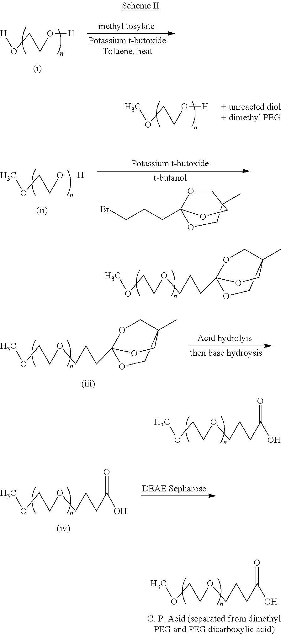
O(C)CCOCCCC(O)=O.O1C2(CCCOCCOC)OCC(C)(C1)CO2.O(C)CCOCCCC(O)=O.O([H])CCO[H].O(C)CCO[H].BrCCCC12OCC(C)(CO1)CO2.O(C)CCO[H].O1C2(CCCOCCOC)OCC(C)(C1)CO2.O(C)CCOCCCC(O)=O
